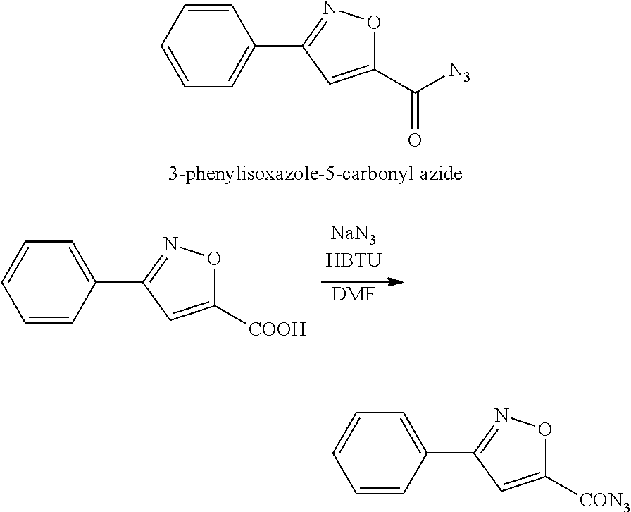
C1=CC=CC=C1C1=NOC(C([N3])=O)=C1.C1=C(C2=NOC([COOH])=C2)C=CC=C1.[DMF].C1=C(C2=NOC([CON3])=C2)C=CC=C1
